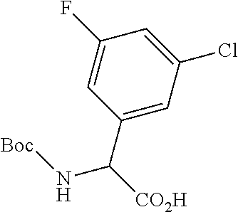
C1(F)=CC(C([CO2H])N[Boc])=CC(Cl)=C1
